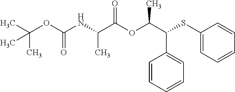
CC(OC(NC(C(OC(C(SC1=CC=CC=C1)C1=CC=CC=C1)C)=O)C)=O)(C)C
